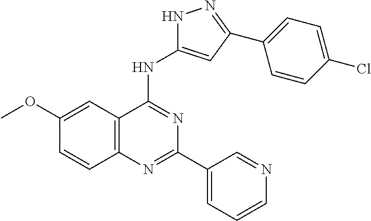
C1(OC)=CC2=C(C=C1)N=C(C1=CC=CN=C1)N=C2NC1=CC(C2=CC=C(Cl)C=C2)=NN1
